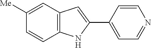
C12=C(C=C([Me])C=C1)C=C(C1=CC=NC=C1)N2
